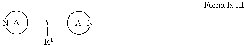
[A].N.[Y](C)([R1])C.[A].N
